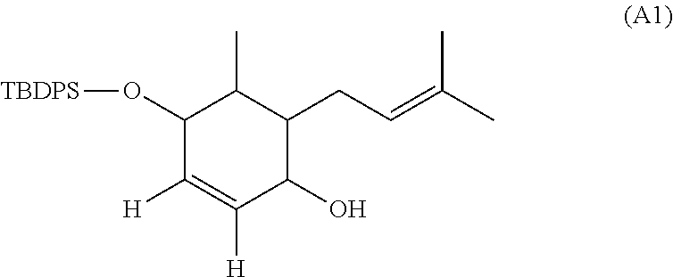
C1(O[TBDPS])C([H])=C([H])C(O)C(CC=C(C)C)C1C
